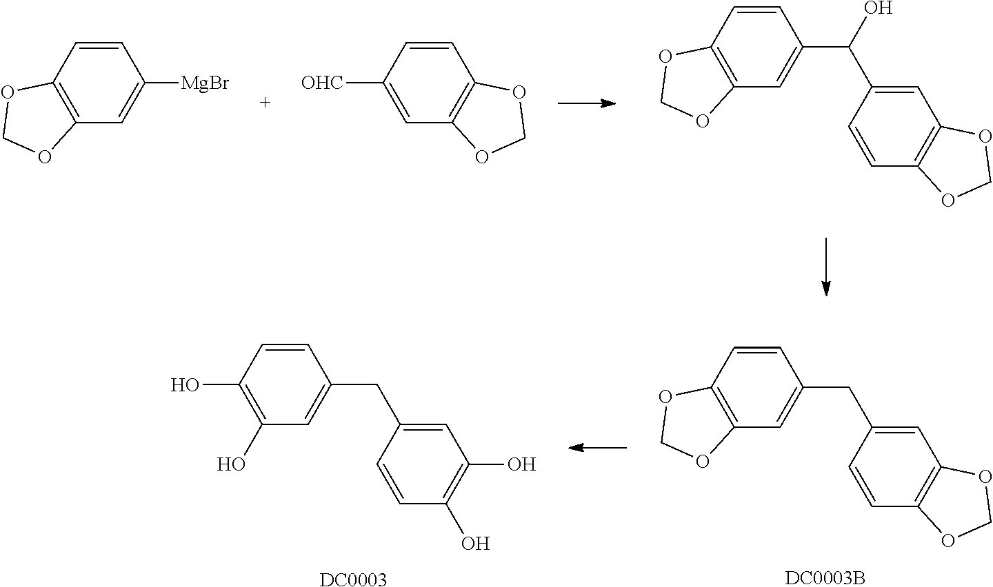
C1=CC2=C(C=C1[MgBr])OCO2.[OHC]C1=CC2=C(C=C1)OCO2.C1=CC2=C(C=C1C(O)C1=CC3=C(C=C1)OCO3)OCO2.C1=CC2=C(C=C1CC1=CC3=C(C=C1)OCO3)OCO2.[DC0003B].C1=CC(O)=C(O)C=C1CC1=CC(O)=C(O)C=C1.[DC0003]
